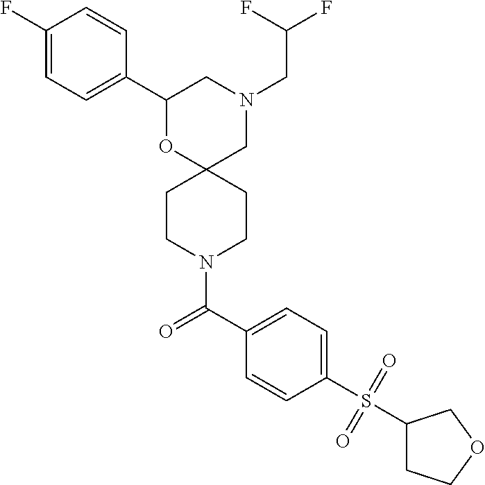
C1(C2=CC=C(F)C=C2)OC2(CN(CC(F)F)C1)CCN(C(C1=CC=C(S(=O)(=O)C3CCOC3)C=C1)=O)CC2
